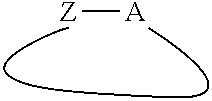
[Z][A]
